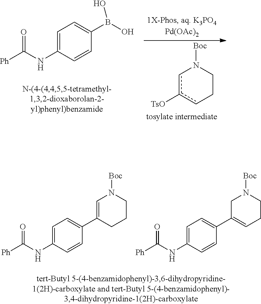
C1=C(NC([Ph])=O)C=CC(B(O)O)=C1.c1c([TsO])cCCN1[Boc].C1=C(NC([Ph])=O)C=CC(C2=CN([Boc])CCC2)=C1.C1=C(NC([Ph])=O)C=CC(C2=CCCN([Boc])C2)=C1
